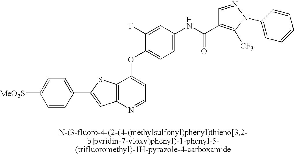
C1(C2=CC3=C(S2)C(OC2=CC=C(NC(=O)C4=C([CF3])N(C5=CC=CC=C5)N=C4)C=C2F)=CC=N3)=CC=C([MeO2S])C=C1
